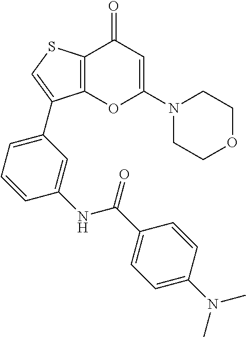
C12=C(SC=C1C1=CC=CC(NC(=O)C3=CC=C(N(C)C)C=C3)=C1)C(=O)C=C(N1CCOCC1)O2
